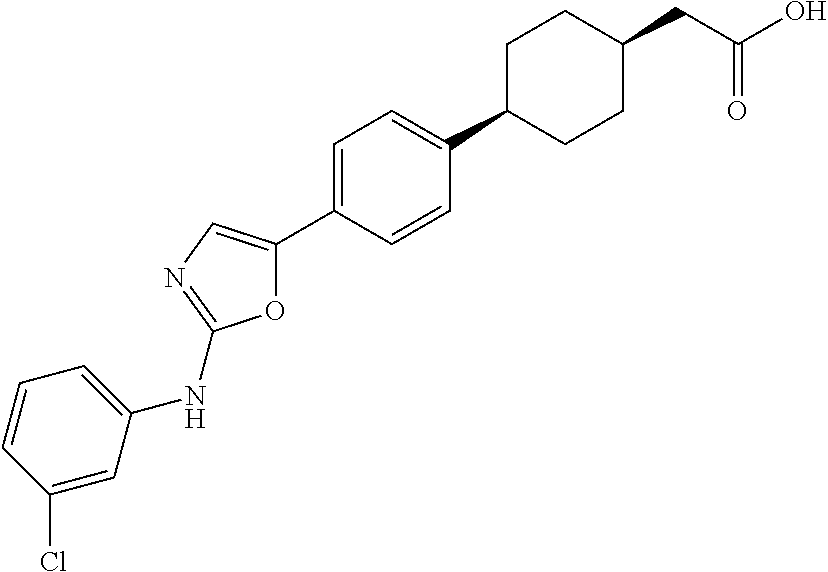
C1(C2=CN=C(NC3=CC=CC(Cl)=C3)O2)=CC=C(C2CCC(CC(=O)O)CC2)C=C1
